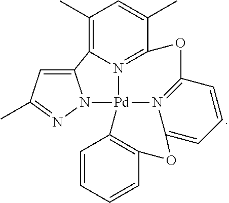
C12=CC(C)=NN1[Pd]13N4=C(C=CC=C4OC4=C1C=CC=C4)OC1=N3C2=C(C)C=C1C
